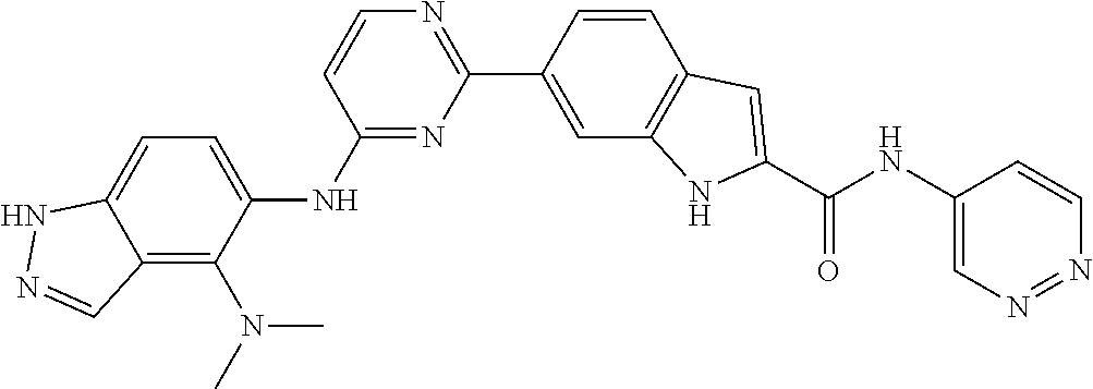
N1=NC=CC(NC(C2=CC3=C(N2)C=C(C2=NC=CC(NC4=CC=C5NN=CC5=C4N(C)C)=N2)C=C3)=O)=C1
